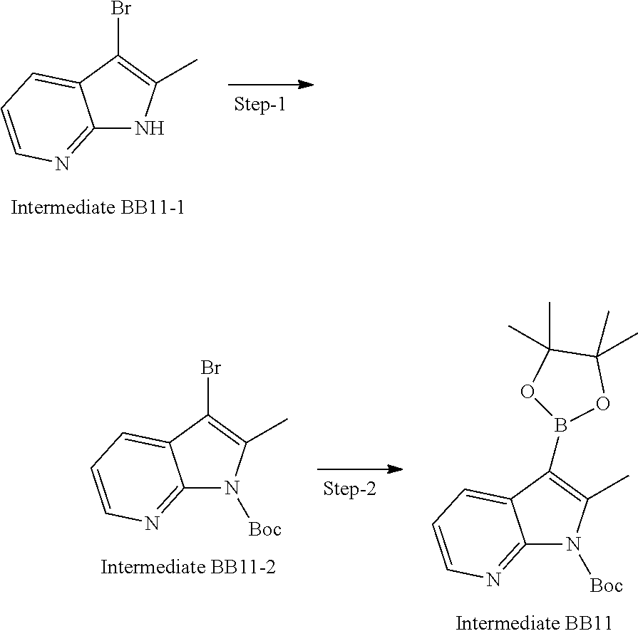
C12=NC=CC=C1C(Br)=C(C)N2.C12=NC=CC=C1C(Br)=C(C)N2[Boc].C12=NC=CC=C1C(B1OC(C)(C)C(C)(C)O1)=C(C)N2[Boc]
